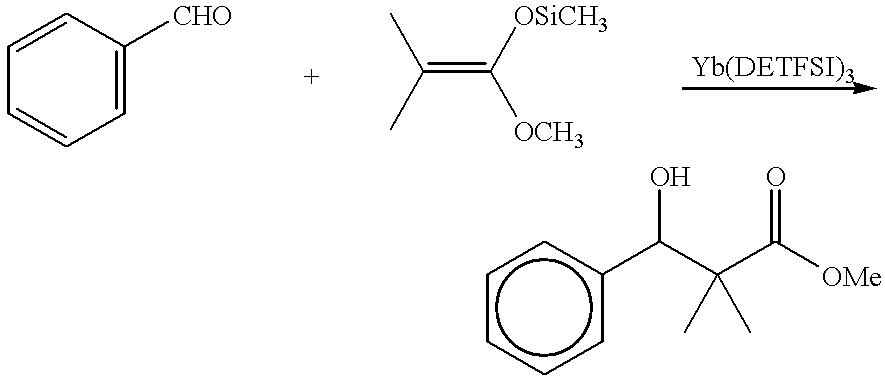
C1=CC([CHO])=CC=C1.CC(=C([OSiCH3])[OCH3])C.c1cccc(C(C(C)(C)C(=O)[OMe])O)c1
